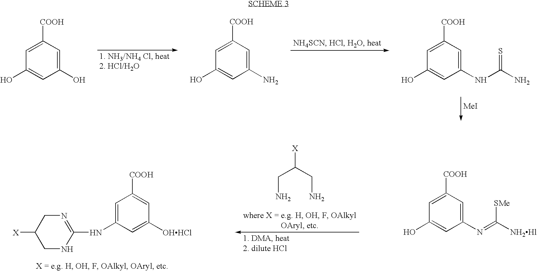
C1(O)=CC(O)=CC([COOH])=C1.C1(O)=CC(N)=CC([COOH])=C1.C1(O)=CC(NC(N)=S)=CC([COOH])=C1.[MeI].C(N)C(CN)[X].C1(NC2=NCC([X])CN2)=CC([COOH])=CC([OHHCl])=C1.C1(O)=CC(N=C([NH2Hl])[SMe])=CC([COOH])=C1
